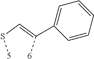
[5]SC=C([6])C1=CC=CC=C1
